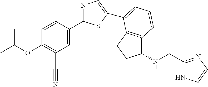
C1=CC(C2=NC=C(C3=CC=CC4=C3CCC4NCC3=NC=CN3)S2)=CC(C#N)=C1OC(C)C
